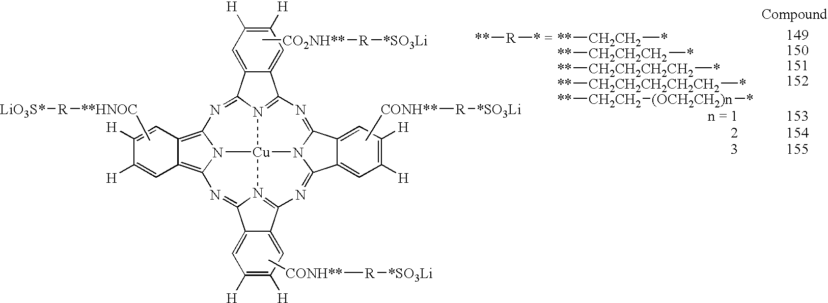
C[CO2NH**][R][*SO3Li].C[**HNOC][R][LiO3S*].C[CONH**][R][*SO3Li].C12=C3N4C(=C1C=C([H])C([H])=C2)N=C1C2=CC([H])=C([H])C=C2C2=N1[Cu]41N4=C(C5=CC([H])=C([H])C=C5C4=N3)N=C3C4=CC([H])=C([H])C=C4C(=N2)N31.C[CONH**][R][*SO3Li].[R]([**])[* =].[CH2CH2]([**])*.[CH2CH2CH2]([**])*.[CH2CH2CH2CH2]([**])*.[CH2CH2CH2CH2CH2]([**])*.[CH2CH2]([**])[(OCH2CH2)n]*
